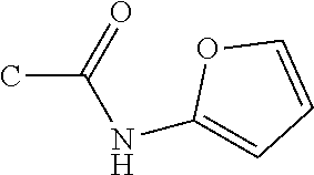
CC(=O)NC1=CC=CO1
